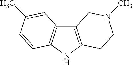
C12=C(NC3=C1C=C(C)C=C3)CCN(C)C2
